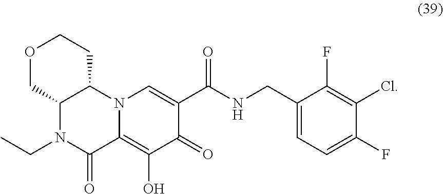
C1(F)=C(Cl)C(F)=CC=C1CNC(C1=CN2C(=C(O)C1=O)C(=O)N(CC)C1C2CCOC1)=O
